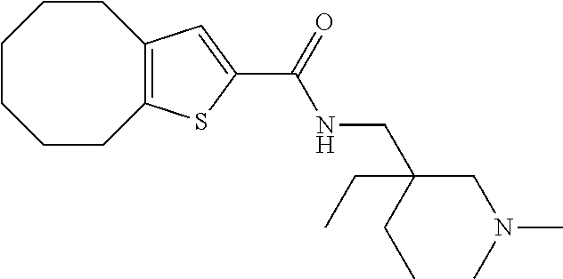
C1CCCC2=C(CC1)C=C(C(NCC(CN(C)C)(CC)CC)=O)S2
